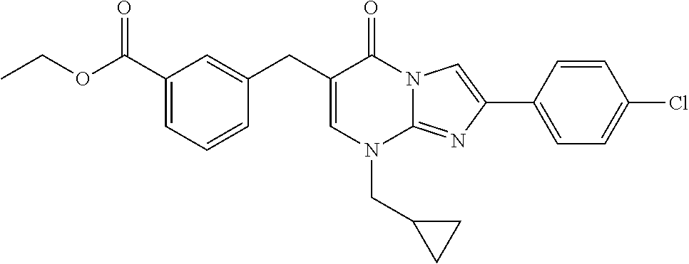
C1=C(CC2=CC(C(OCC)=O)=CC=C2)C(=O)N2C(=NC(C3=CC=C(Cl)C=C3)=C2)N1CC1CC1
